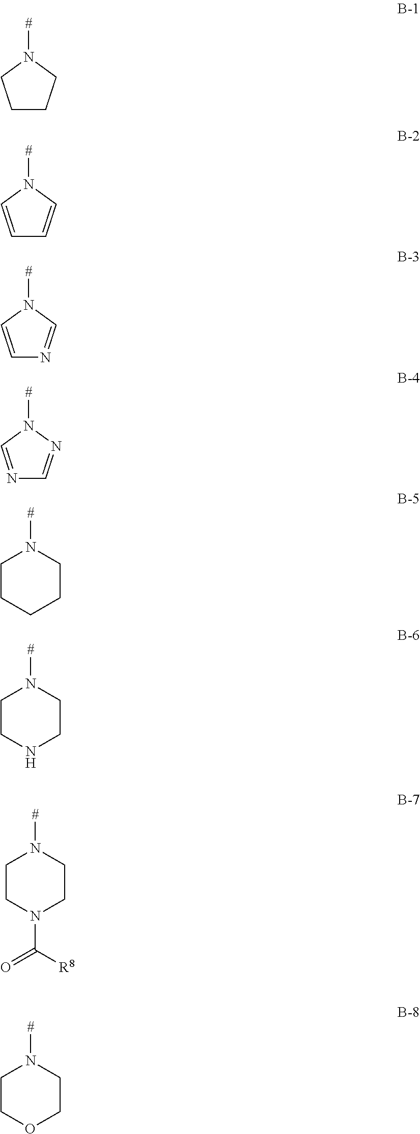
C1CCN([#])C1.C1=CN([#])C=C1.C1=CN([#])C=N1.N1=CN([#])N=C1.C1CCCCN1[#].C1CNCCN1[#].C1CN(C(=O)[R8])CCN1[#].C1COCCN1[#]
